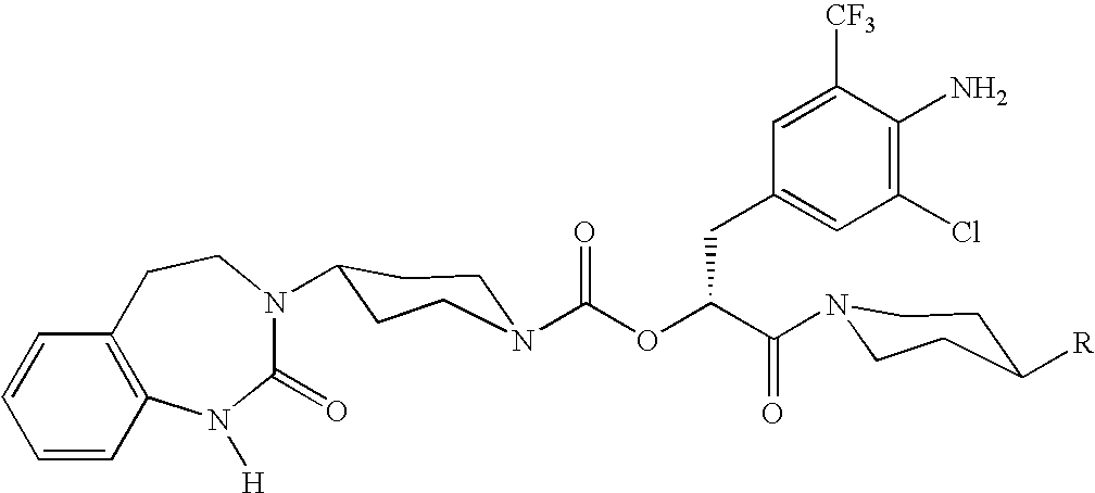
C1(=O)N(C2CCN(C(OC(C(=O)N3CCC([R])CC3)CC3=CC(Cl)=C(N)C([CF3])=C3)=O)CC2)CCC2=C(N1[H])C=CC=C2
